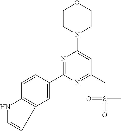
C1(C2=NC(N3CCOCC3)=CC(CS(=O)(C)=O)=N2)=CC2=C(C=C1)NC=C2
